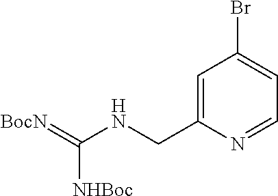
BrC1=CC=NC(CNC(=[BocN])[NHBoc])=C1
